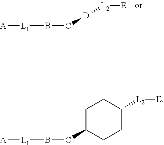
[L2]([D]CB[L1][A])[E].C1(CB[L1][A])CCC([L2][E])CC1
